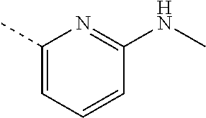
C1(C)=CC=CC(NC)=N1
